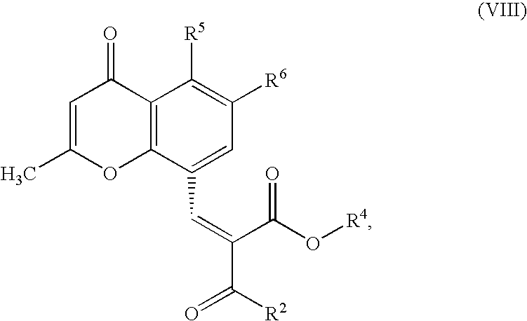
C1=C(C)OC2=C(C1=O)C([R5])=C([R6])C=C2C=C(C(O[R4])=O)C(=O)[R2]
